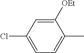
C1=C(Cl)C=C([OEt])C(C)=C1
